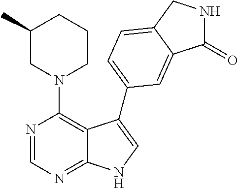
N1(C2=C3C(=NC=N2)NC=C3C2=CC=C3CNC(=O)C3=C2)CCCC(C)C1
